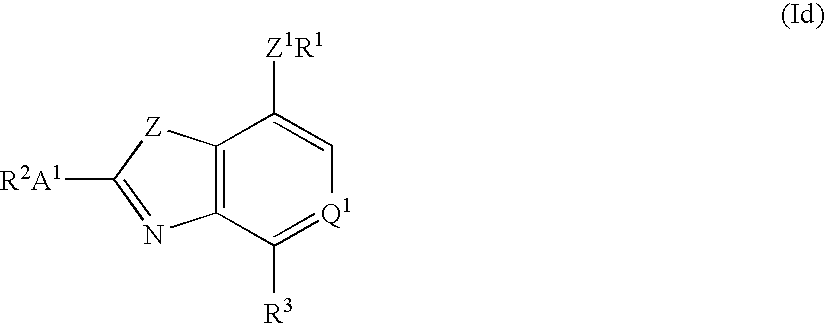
C12=C(C([R3])=[Q1]C=C1[Z1R1])N=C([R2A1])[Z]2
